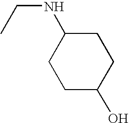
C(C)NC1CCC(O)CC1
